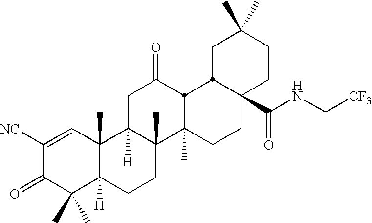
C1([NC])=CC2(C)C([H])(C(C)(C)C1=O)CCC1(C)C2([H])CC(=O)C2C1(C)CCC1(C(NC[CF3])=O)CCC(C)(C)CC12
